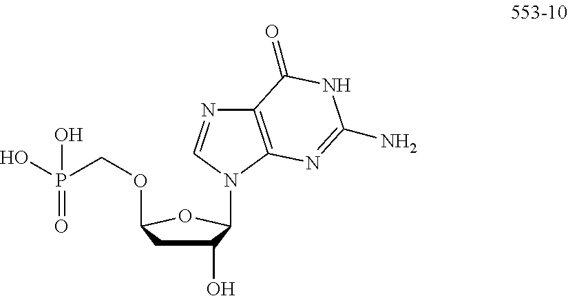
C1(O)CC(OCP(O)(=O)O)OC1N1C2=C(N=C1)C(=O)NC(N)=N2
